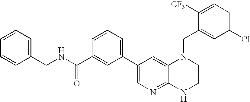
C1(C2=CC=CC(C(NCC3=CC=CC=C3)=O)=C2)=CN=C2C(=C1)N(CC1=CC(Cl)=CC=C1[CF3])CCN2
